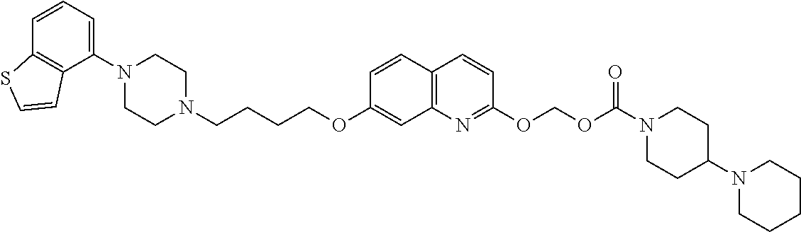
C1N(C2=CC=CC3=C2C=CS3)CCN(CCCCOC2=CC3=C(C=C2)C=CC(OCOC(=O)N2CCC(N4CCCCC4)CC2)=N3)C1
